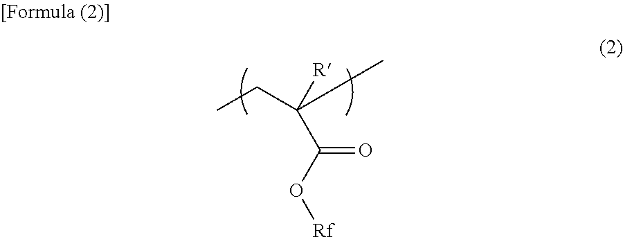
CCC(C)(C(O[Rf])=O)[R]
